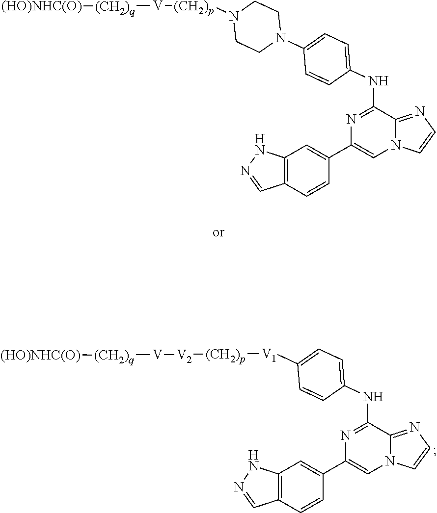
C1(NC2=CC=C(N3CCN([(CH2)p][V][(CH2)q][(HO)NHC(O)])CC3)C=C2)=NC(C2=CC3=C(C=C2)C=NN3)=CN2C1=NC=C2.C1(NC2=CC=C([V1][(CH2)p][V2][V][(CH2)q][(HO)NHC(O)])C=C2)=NC(C2=CC3=C(C=C2)C=NN3)=CN2C1=NC=C2
